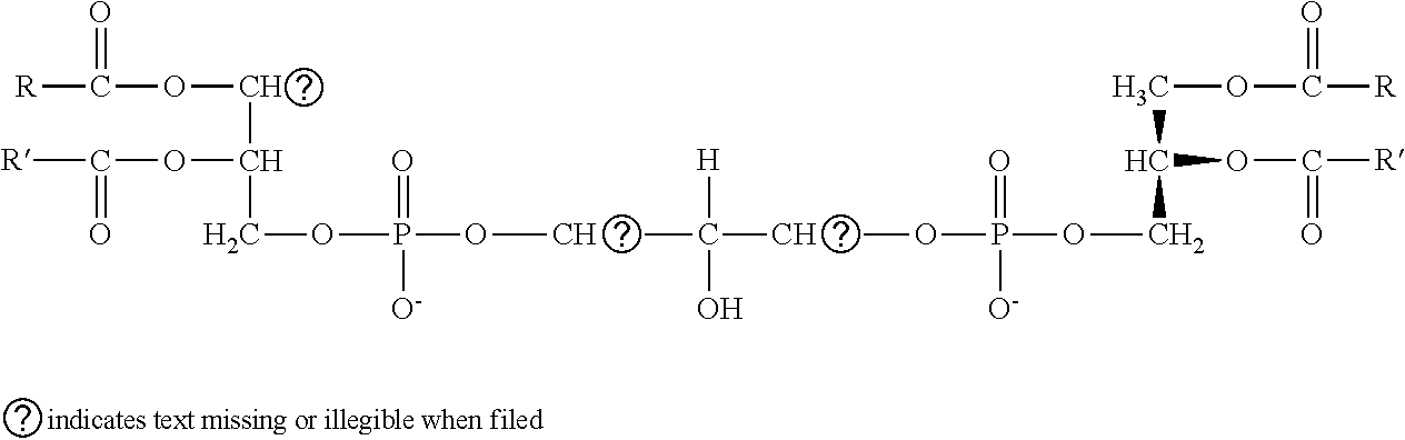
[R]C(=O)OCC(COP(OCC(COP(OCC(OC([R])=O)COC(=O)[R])(=O)[O-])([H])O)(=O)[O-])OC([R])=O
